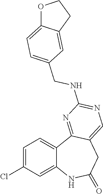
C12=CC(Cl)=CC=C1C1=NC(NCC3=CC=C4OCCC4=C3)=NC=C1CC(=O)N2
